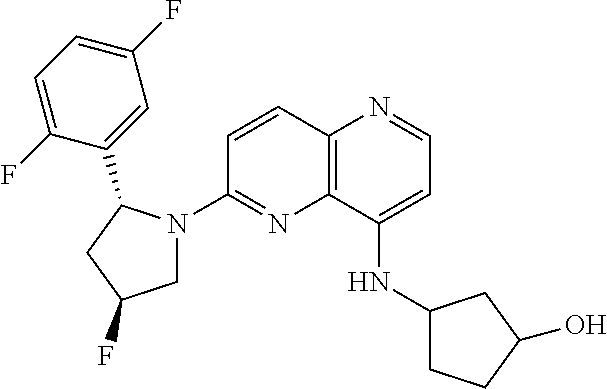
C12=C(C(NC3CCC(O)C3)=CC=N1)N=C(N1CC(F)CC1C1=CC(F)=CC=C1F)C=C2
